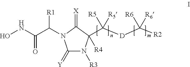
C1(=[Y])N([R3])C(C([D]C([R2])([R6])[R6])([R5])[R5])([R4])C(=[X])N1C(C(NO)=O)[R1]
